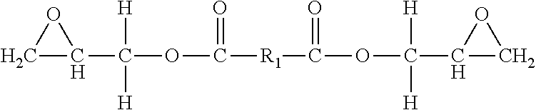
C1C(C(OC(=O)[R1]C(OC(C2CO2)([H])[H])=O)([H])[H])O1
